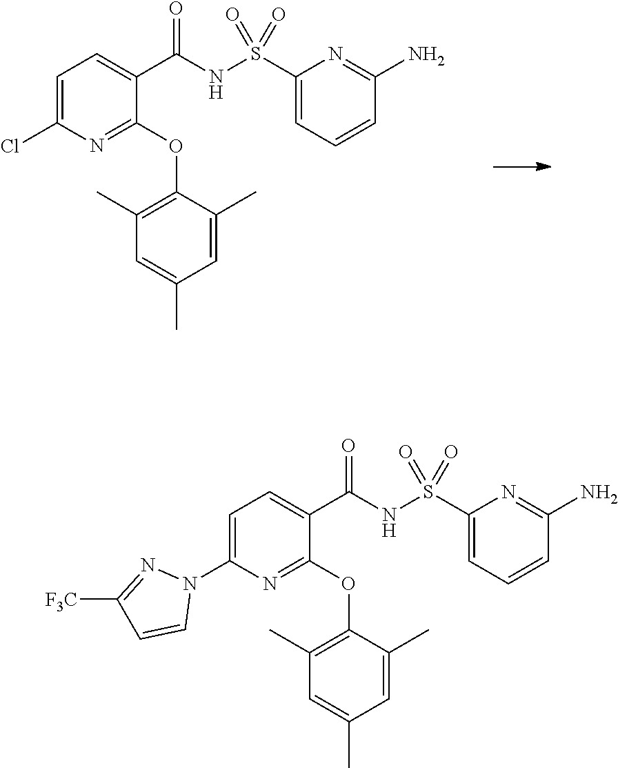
C1=C(Cl)N=C(OC2=C(C)C=C(C)C=C2C)C(C(NS(C2=CC=CC(N)=N2)(=O)=O)=O)=C1.C1=C(N2N=C([F3C])C=C2)N=C(OC2=C(C)C=C(C)C=C2C)C(C(NS(C2=CC=CC(N)=N2)(=O)=O)=O)=C1
